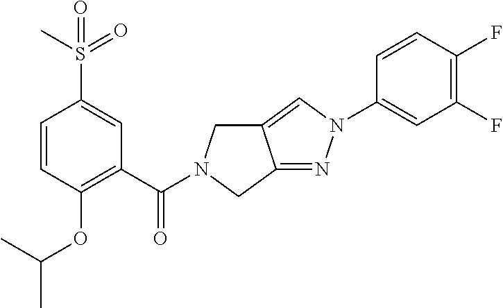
C1(OC(C)C)=C(C(=O)N2CC3=CN(C4=CC(F)=C(F)C=C4)N=C3C2)C=C(S(C)(=O)=O)C=C1
